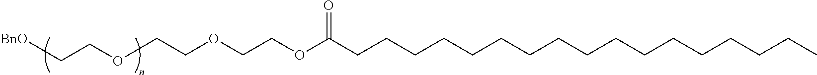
C(CCC(OCCOCCOCC[BnO])=O)CCCCCCCCCCCCCC
